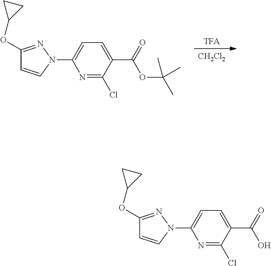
N1=C(Cl)C(C(=O)O)=CC=C1N1N=C(OC2CC2)C=C1.[TFA].[CH2Cl2].N1=C(Cl)C(C(=O)OC(C)(C)C)=CC=C1N1N=C(OC2CC2)C=C1
